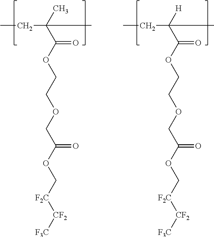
CCC(C(=O)OCCOCC(OC[F2C][CF2][F3C])=O)(C)C.CCC(C(=O)OCCOCC(OC[F2C][CF2][F3C])=O)([H])C
